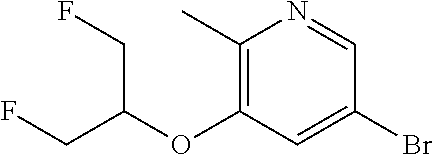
C1(C)=C(OC(CF)CF)C=C(Br)C=N1
